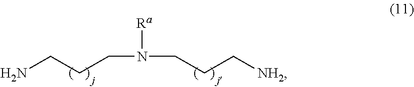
NCCCN(CCC[NH2])[Ra]
